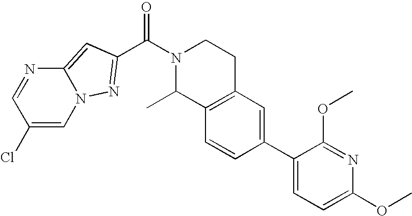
C12=CC(C(N3C(C)C4=C(CC3)C=C(C3=CC=C(OC)N=C3OC)C=C4)=O)=NN1C=C(Cl)C=N2
